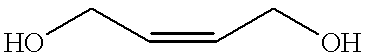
OCC=CCO
